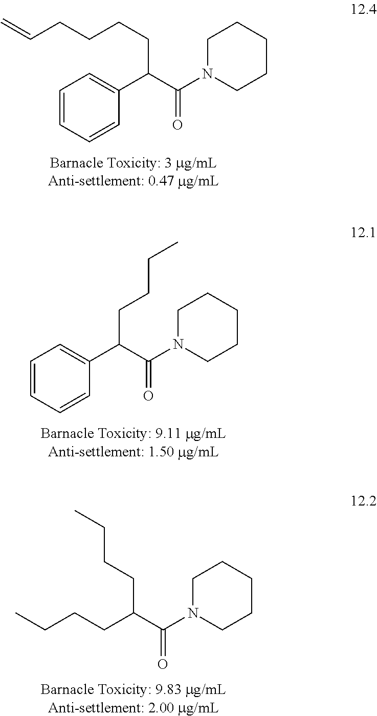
C1=CC=CC(C(C(N2CCCCC2)=O)CCCCC=C)=C1.C1=CC=CC(C(C(N2CCCCC2)=O)CCCC)=C1.C(CCC(C(N1CCCCC1)=O)CCCC)C
